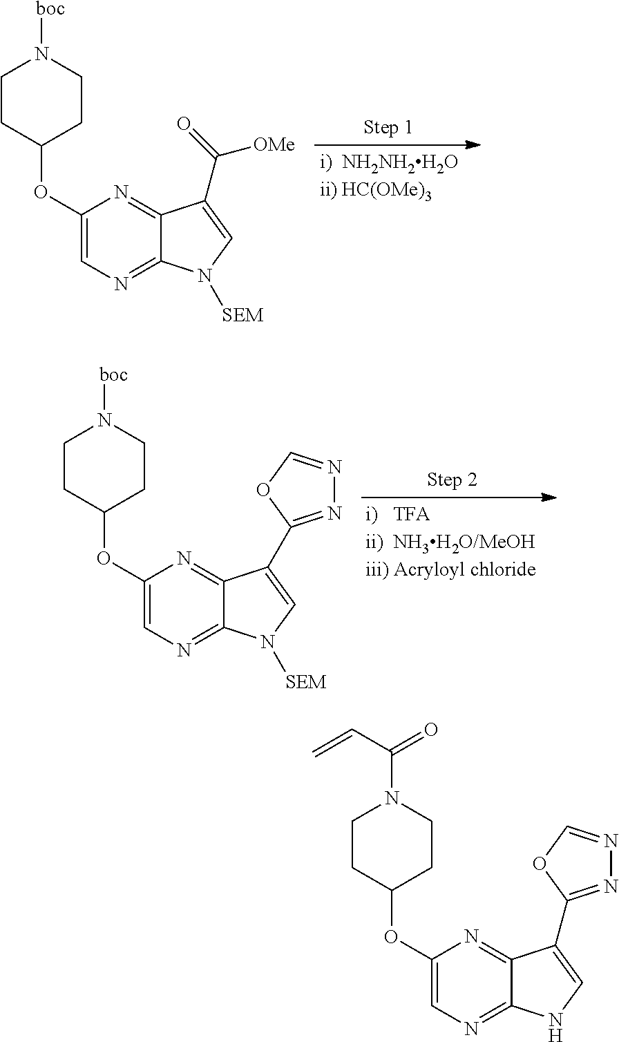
C1CC(OC2=CN=C3C(=N2)C(C(=O)[OMe])=CN3[SEM])CCN1[boc].C1CC(OC2=CN=C3C(=N2)C(C2=NN=CO2)=CN3[SEM])CCN1[boc].C1CC(OC2=CN=C3C(=N2)C(C2=NN=CO2)=CN3)CCN1C(C=C)=O
